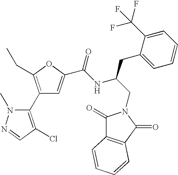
C1(C2=C(Cl)C=NN2C)=C(CC)OC(C(NC(CC2=CC=CC=C2C(F)(F)F)CN2C(=O)C3=C(C2=O)C=CC=C3)=O)=C1
